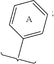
C1(C)=CC=CC=C1.[A]
